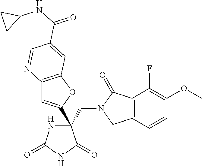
C(C1(C2=CC3=C(O2)C=C(C(NC2CC2)=O)C=N3)NC(=O)NC1=O)N1CC2=C(C1=O)C(F)=C(OC)C=C2
